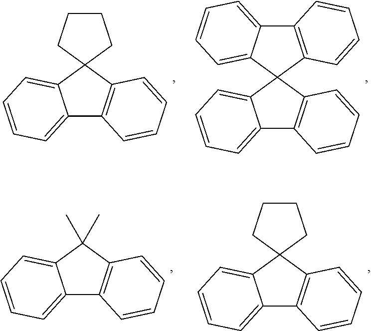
C12=CC=CC=C1C1(C3=C2C=CC=C3)CCCC1.C12=CC=CC=C1C1(C3=C2C=CC=C3)C2=C(C3=CC=CC=C13)C=CC=C2.C12=CC=CC=C1C(C)(C)C1=C2C=CC=C1.C12=CC=CC=C1C1(C3=C2C=CC=C3)CCCC1
